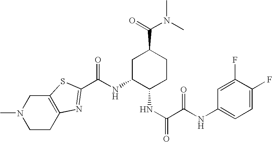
C1CC2=C(CN1C)SC(C(NC1C(NC(C(NC3=CC=C(F)C(F)=C3)=O)=O)CCC(C(=O)N(C)C)C1)=O)=N2
